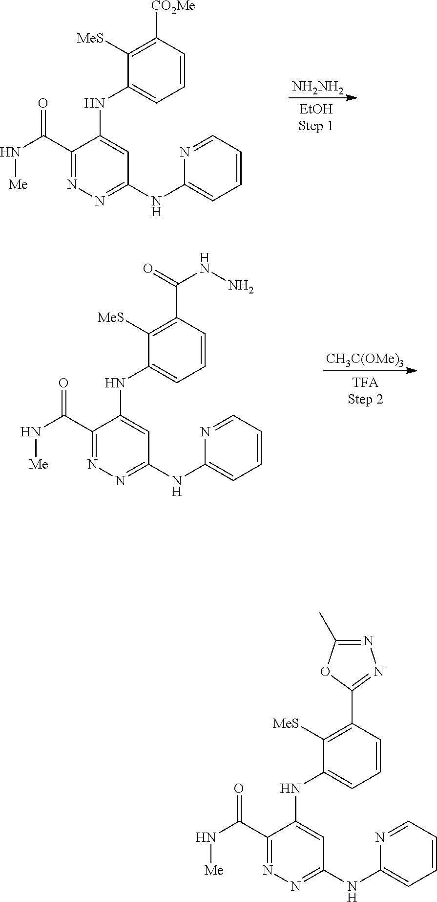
[NH2NH2].C1=CC([CO2Me])=C([MeS])C(NC2=CC(NC3=CC=CC=N3)=NN=C2C(N[Me])=O)=C1.[CH3C(OMe)3].C1=CC(C(=O)NN)=C([MeS])C(NC2=CC(NC3=CC=CC=N3)=NN=C2C(N[Me])=O)=C1.C1=CC(C2=NN=C(C)O2)=C([MeS])C(NC2=CC(NC3=CC=CC=N3)=NN=C2C(N[Me])=O)=C1
